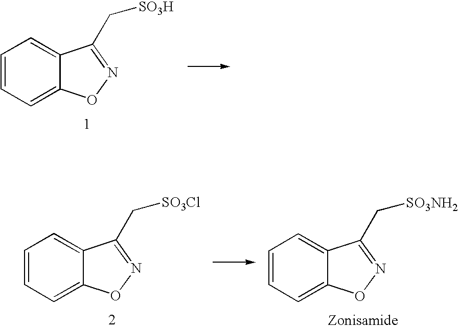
C1=CC=C2C(=C1)C(C[SO3NH2])=NO2.C1=CC=C2C(=C1)C(C[SO3Cl])=NO2.C1=CC=C2C(=C1)C(C[SO3H])=NO2
